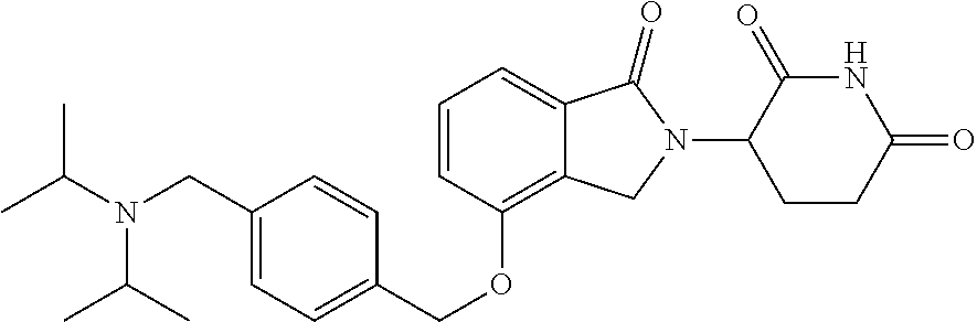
C1=CC(OCC2=CC=C(CN(C(C)C)C(C)C)C=C2)=C2C(=C1)C(=O)N(C1CCC(=O)NC1=O)C2
